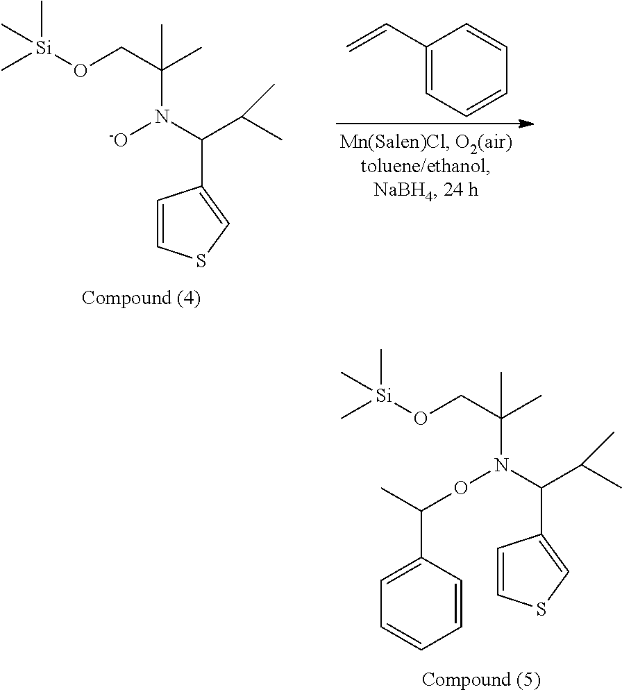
C[Si](OCC(C)(C)N(C(C(C)C)C1=CSC=C1)[-O])(C)C.C1(C=C)=CC=CC=C1.C[Si](OCC(C)(C)N(C(C(C)C)C1=CSC=C1)OC(C1=CC=CC=C1)C)(C)C
